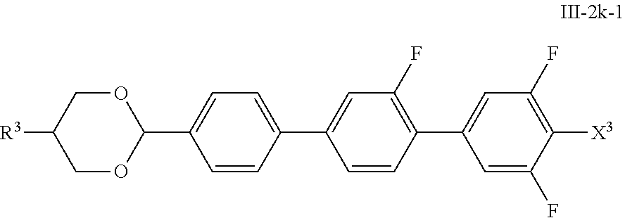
C1OC(C2=CC=C(C3=CC(F)=C(C4=CC(F)=C([X3])C(F)=C4)C=C3)C=C2)OCC1[R3]
